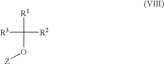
[R1]C([R3])([R2])O[Z]
